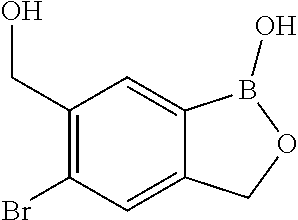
C1(CO)=C(Br)C=C2C(=C1)B(O)OC2
